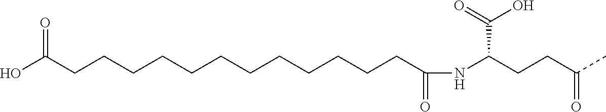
OC(CCCCCCCCCCCCC(NC(C(O)=O)CCC(C)=O)=O)=O
